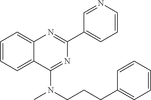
C1(C2=CC=CN=C2)=NC2=CC=CC=C2C(N(C)CCCC2=CC=CC=C2)=N1
